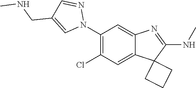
C1(N2N=CC(CNC)=C2)=C(Cl)C=C2C(=C1)N=C(NC)C21CCC1
